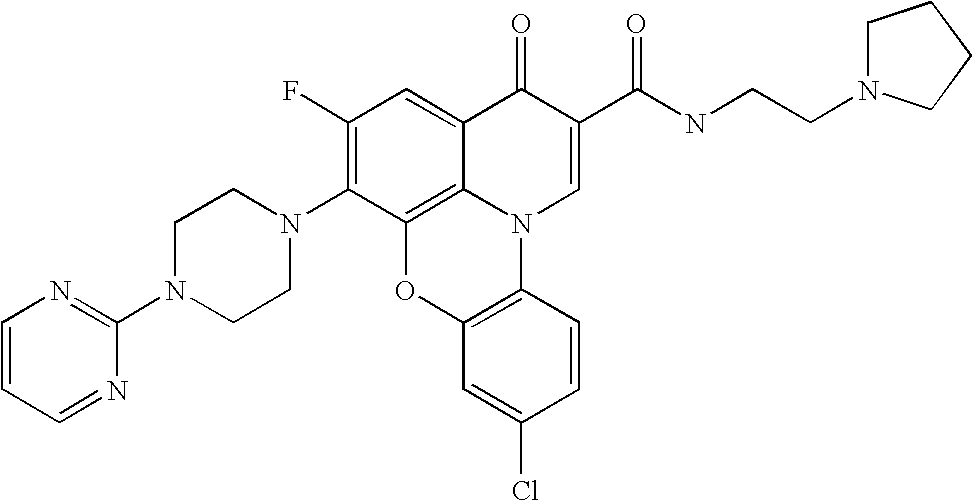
C1(F)=C(N2CCN(C3=NC=CC=N3)CC2)C2=C3C(=C1)C(=O)C(C(NCCN1CCCC1)=O)=CN3C1=C(O2)C=C(Cl)C=C1
